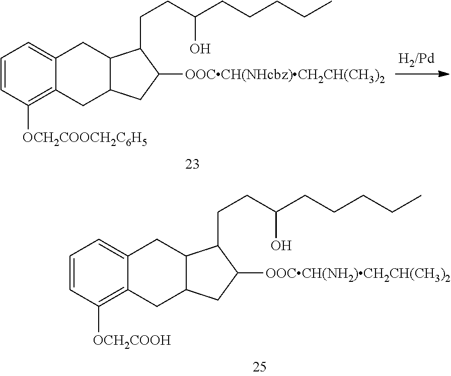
C1=CC([OCH2COOCH2C6H5])=C2C(=C1)CC1C(C2)CC([OOCCH(NHcbz)CH2CH(CH3)2])C1CCC(CCCCC)O.C1=CC([OCH2COOH])=C2C(=C1)CC1C(C2)CC([OOCCH(NH2)CH2CH(CH3)2])C1CCC(CCCCC)O
